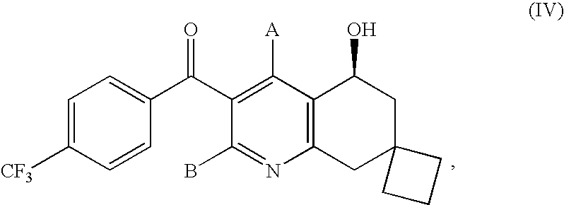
C1=C([CF3])C=CC(C(C2=C([A])C3=C(N=C2B)CC2(CC3O)CCC2)=O)=C1
